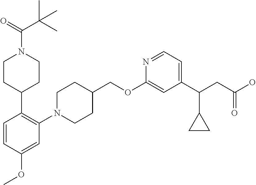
C(C(=O)N1CCC(C2=C(N3CCC(COC4=CC(C(CC(O)=O)C5CC5)=CC=N4)CC3)C=C(OC)C=C2)CC1)(C)(C)C
